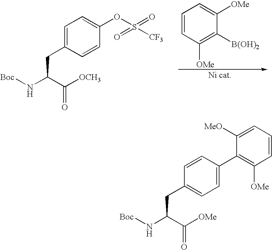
C1=C(CC(N[Boc])C([OCH3])=O)C=CC(OS(=O)(=O)[CF3])=C1.C1=CC([OMe])=C([B(OH)2])C([OMe])=C1.C1([MeO])=CC=CC([OMe])=C1C1=CC=C(CC(C(=O)[OMe])N[Boc])C=C1
